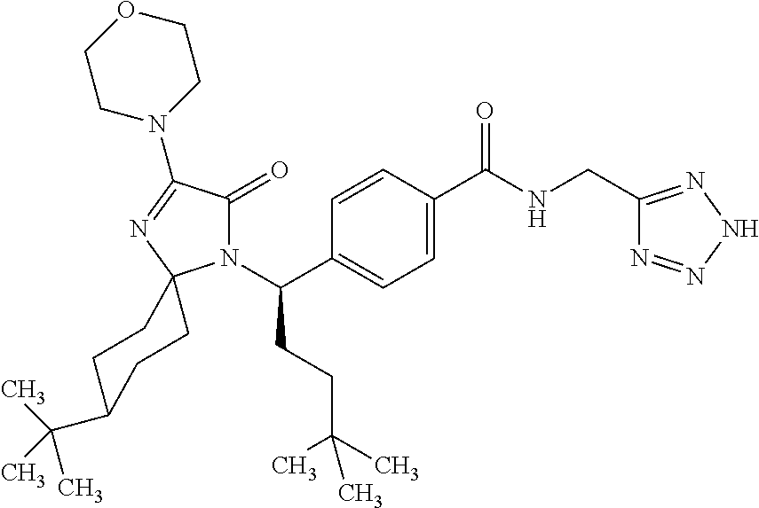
N1(C(C2=CC=C(C(NCC3=NNN=N3)=O)C=C2)CCC(C)(C)C)C(=O)C(N2CCOCC2)=NC12CCC(C(C)(C)C)CC2
